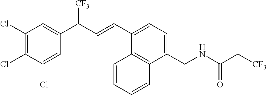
C1(Cl)=CC(C(C=CC2=CC=C(CNC(C[CF3])=O)C3=C2C=CC=C3)[CF3])=CC(Cl)=C1Cl
